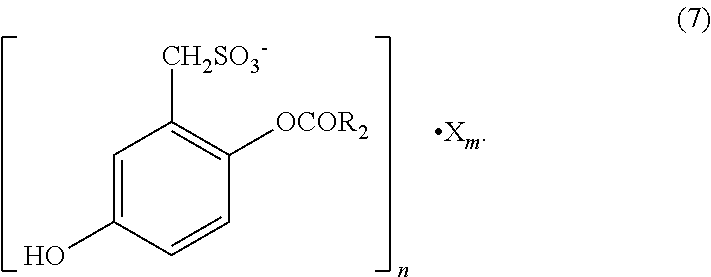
C1=CC(O)=CC([CH2SO3-])=C1[OCOR2]
